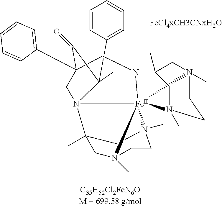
C12(C3=CC=CC=C3)C(=O)C3(C4=CC=CC=C4)CN4(C5(C)CN6(C)[Fe]478(N1(C3)C1(C)CN7(C)CCN8(C)C1)N(C)(C5)CC6)C2
